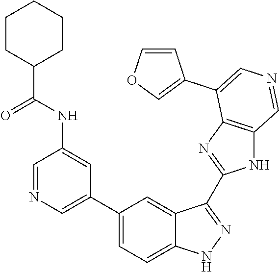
C1(C2=CN=CC(NC(C3CCCCC3)=O)=C2)=CC=C2C(=C1)C(C1=NC3=C(N1)C=NC=C3C1=COC=C1)=NN2
